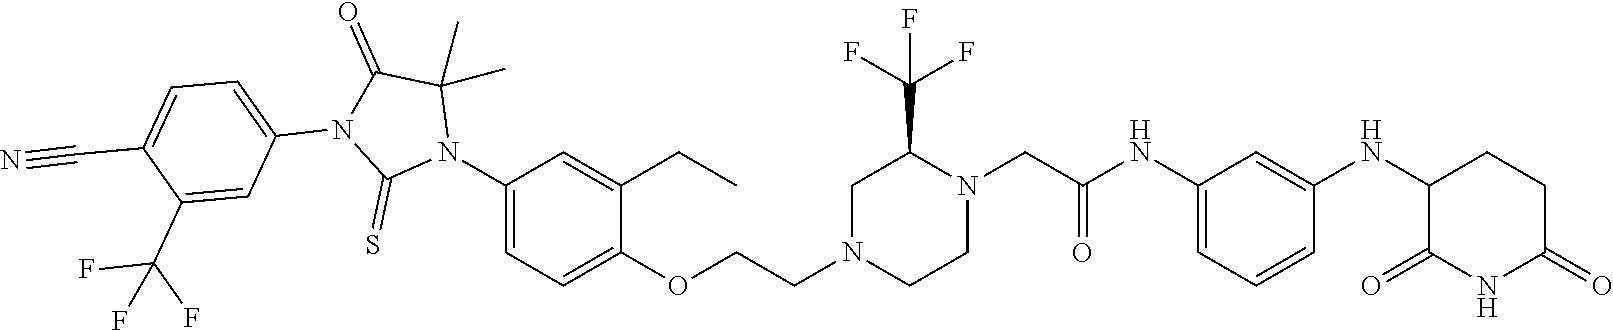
C1=C(NC(CN2C(C(F)(F)F)CN(CCOC3=CC=C(N4C(C)(C)C(=O)N(C5=CC=C(C#N)C(C(F)(F)F)=C5)C4=S)C=C3CC)CC2)=O)C=C(NC2C(=O)NC(=O)CC2)C=C1
